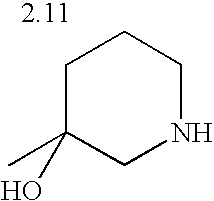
C1C(O)(C)CNCC1
